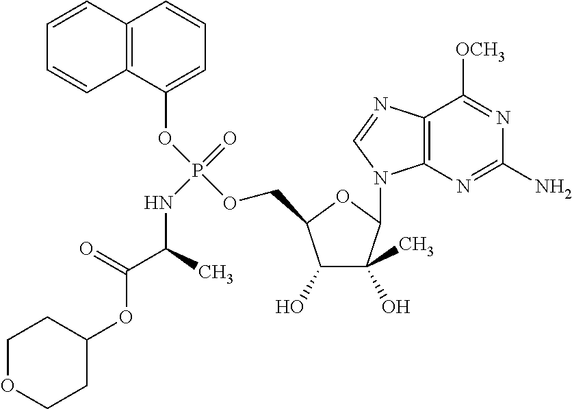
C1(O)C(O)(C)C(N2C3=C(N=C2)C([OCH3])=NC(N)=N3)OC1COP(OC1=CC=CC2=C1C=CC=C2)(=O)NC(C(=O)OC1CCOCC1)C
